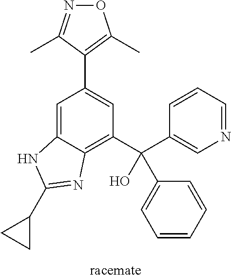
C1=C2C(=C(C(C3=CN=CC=C3)(O)C3=CC=CC=C3)C=C1C1=C(C)ON=C1C)N=C(C1CC1)N2
